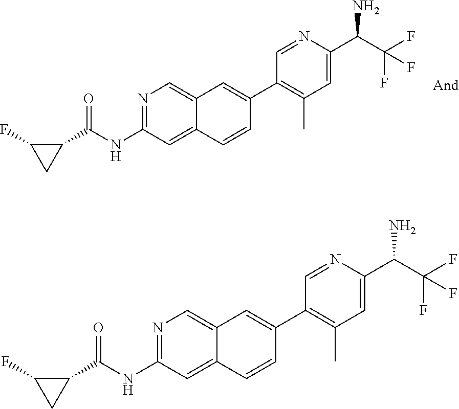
N1=C(NC(C2C(F)C2)=O)C=C2C(=C1)C=C(C1=C(C)C=C(C(C(F)(F)F)N)N=C1)C=C2.N1=C(NC(C2C(F)C2)=O)C=C2C(=C1)C=C(C1=C(C)C=C(C(C(F)(F)F)N)N=C1)C=C2
